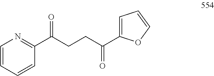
C1(C(CCC(C2=CC=CO2)=O)=O)=NC=CC=C1
